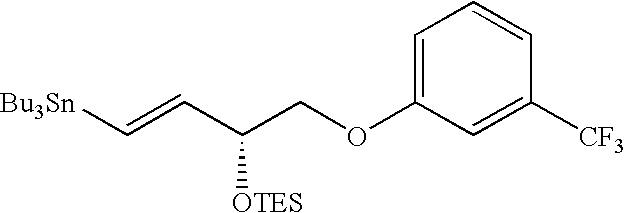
C(C(COC1=CC=CC([CF3])=C1)[OTES])=C[Bu3Sn]
